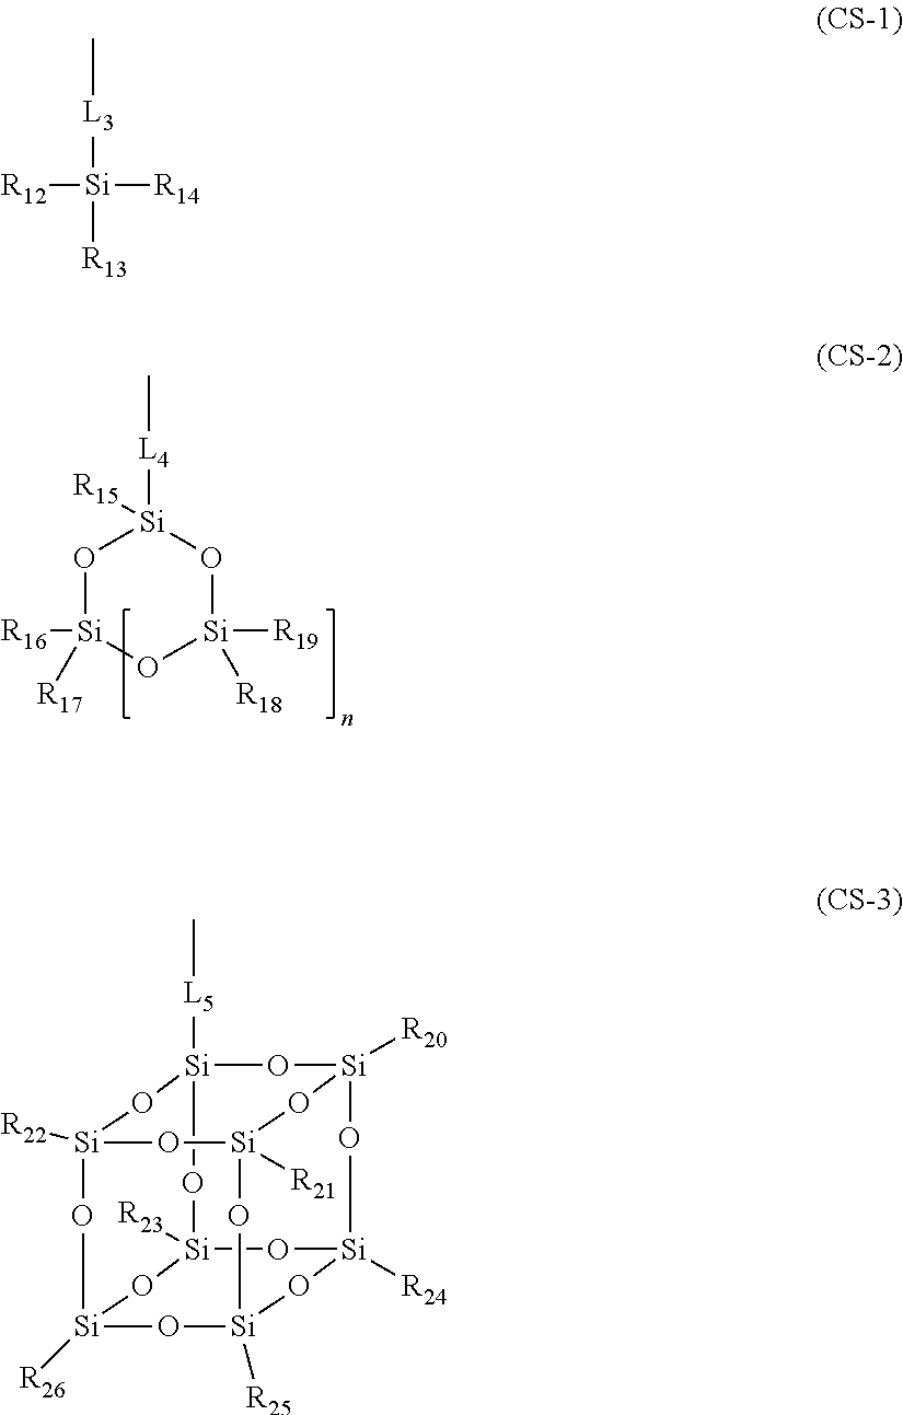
O1[Si]([R16])([R17])O[Si]([R19])([R18])O[Si]1([L4]C)[R15].C[L3][Si]([R13])([R12])[R14].[Si]12([R22])O[Si]3([R26])O[Si]4([R23])O[Si]([L5]C)(O1)O[Si]1([R20])O[Si]([R24])(O[Si]([R25])(O[Si]([R21])(O2)O1)O3)O4
